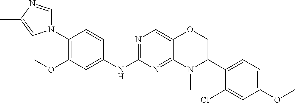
N1(C2=C(OC)C=C(NC3=NC=C4C(=N3)N(C)C(C3=CC=C(OC)C=C3Cl)CO4)C=C2)C=NC(C)=C1
